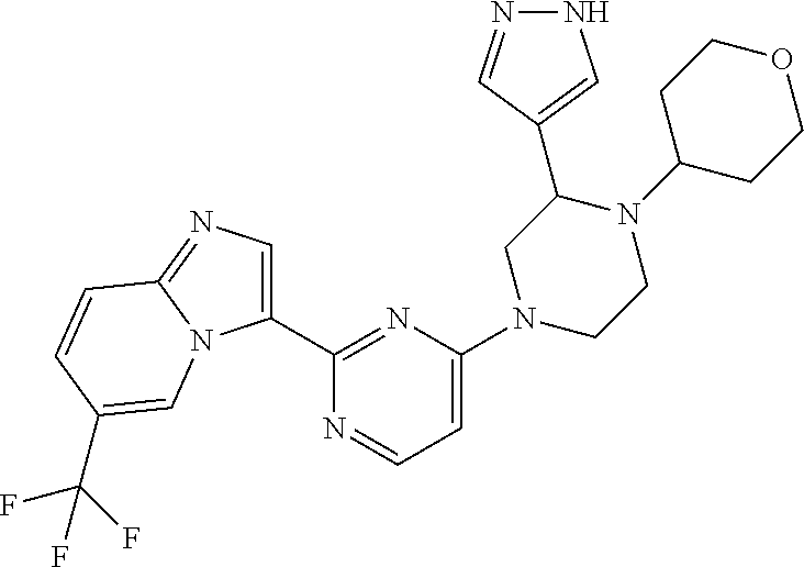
C1(C2=NC(N3CC(C4=CNN=C4)N(C4CCOCC4)CC3)=CC=N2)=CN=C2N1C=C(C(F)(F)F)C=C2
